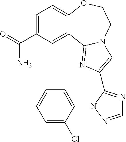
C1=C(C(N)=O)C=C2C(=C1)OCCN1C2=NC(C2=NC=NN2C2=CC=CC=C2Cl)=C1
